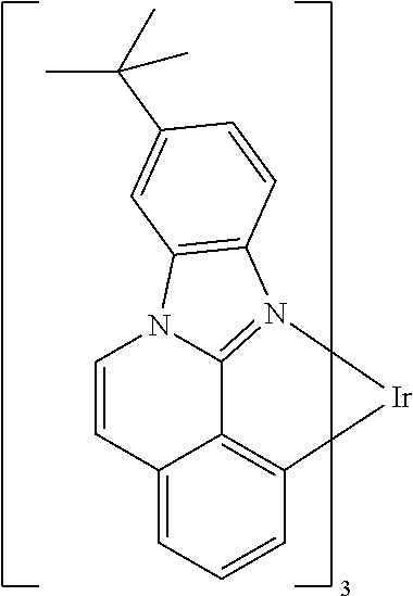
N12C3=N([Ir]C4=C3C(=CC=C4)C=C1)C1=C2C=C(C(C)(C)C)C=C1
